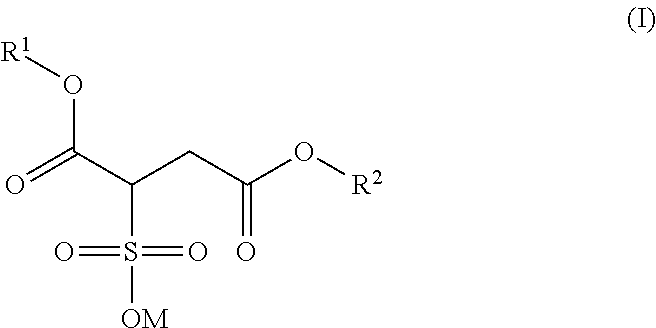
O=C(C(CC(O[R2])=O)S([OM])(=O)=O)O[R1]
